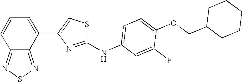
C1=C(C2=CSC(NC3=CC=C(OCC4CCCCC4)C(F)=C3)=N2)C2=NSN=C2C=C1
